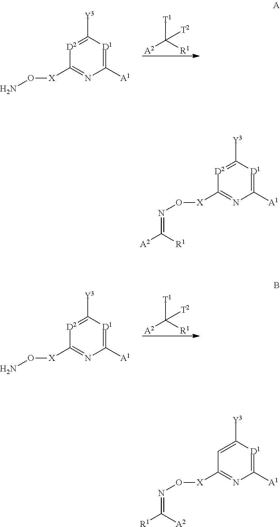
C1([A1])=[D1]C([Y3])=[D2]C([X]ON)=N1.[T1]C([R1])([A2])[T2].C1([A1])=[D1]C([Y3])=[D2]C([X]ON)=N1.[T1]C([R1])([A2])[T2].C1([A1])=[D1]C([Y3])=[D2]C([X]ON=C([A2])[R1])=N1.C1([A1])=[D1]C([Y3])=CC([X]ON=C([R1])[A2])=N1
